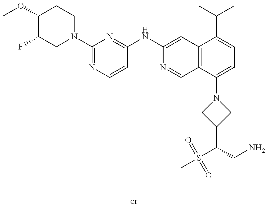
C1(OC)C(F)CN(C2=NC=CC(NC3=CC4=C(C=N3)C(N3CC(C(S(C)(=O)=O)CN)C3)=CC=C4C(C)C)=N2)CC1
